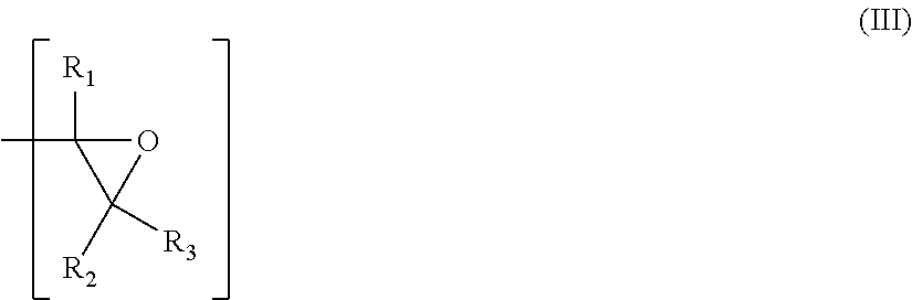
O1C(C)([R1])C1([R2])[R3]
